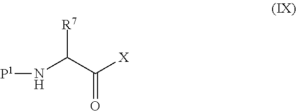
[P1]NC(C([X])=O)[R7]
